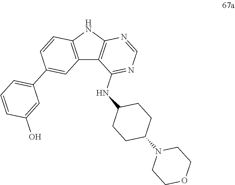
C12=C(NC3=C1C(NC1CCC(N4CCOCC4)CC1)=NC=N3)C=CC(C1=CC=CC(O)=C1)=C2
